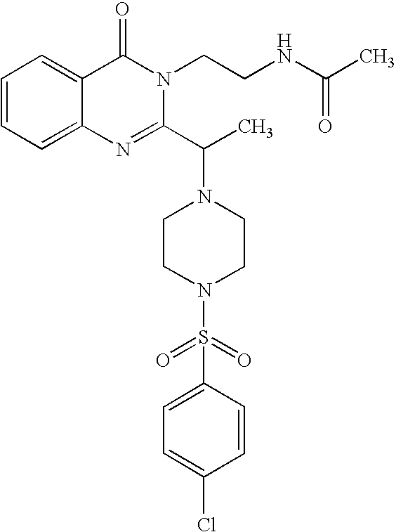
C1=CC=C2C(=C1)C(=O)N(CCNC(C)=O)C(C(C)N1CCN(S(C3=CC=C(Cl)C=C3)(=O)=O)CC1)=N2
